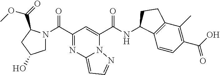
C(C1=NC2=CC=NN2C(C(NC2C3=C(C(C)=C(C(O)=O)C=C3)CC2)=O)=C1)(=O)N1CC(O)CC1C(=O)OC
